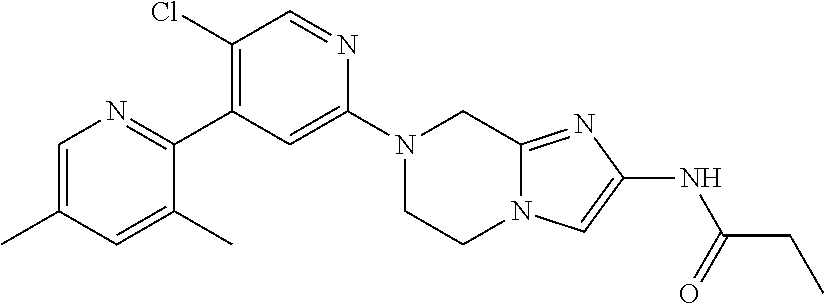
C1=C(C)C=C(C)C(C2=C(Cl)C=NC(N3CCN4C(=NC(NC(CC)=O)=C4)C3)=C2)=N1
